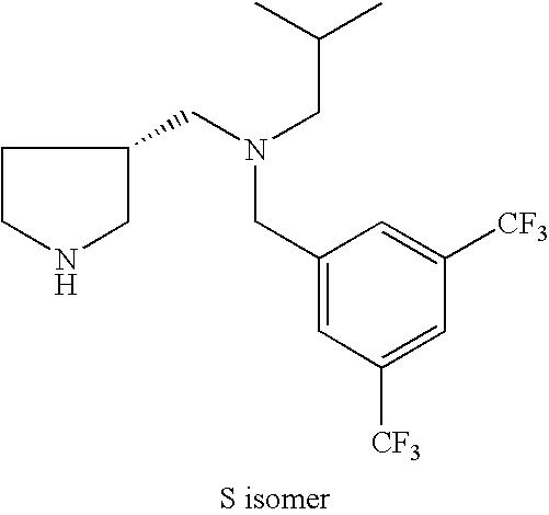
C1(CN(CC2CCNC2)CC(C)C)=CC([CF3])=CC([CF3])=C1
